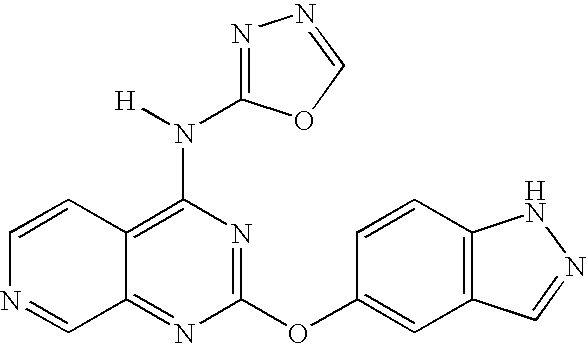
C12=NC(OC3=CC4=C(C=C3)NN=C4)=NC(N([H])C3=NN=CO3)=C1C=CN=C2
